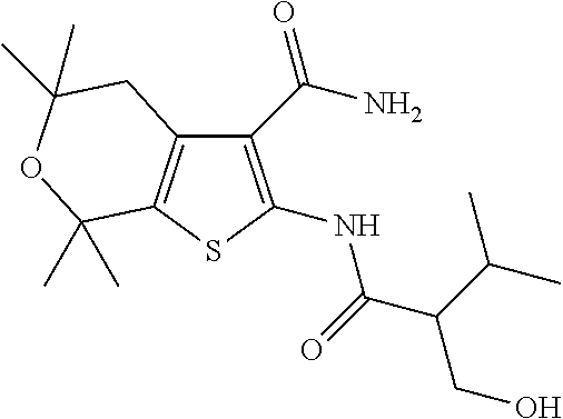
C1(C(N)=O)=C(NC(=O)C(CO)C(C)C)SC2=C1CC(C)(C)OC2(C)C
